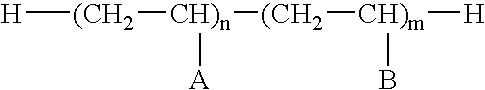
[H][(CH2][CH)n]([A])[(CH2][CH)m]([H])B
